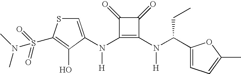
N(C1=C(N(C(C2=CC=C(C)O2)CC)[H])C(=O)C1=O)([H])C1=CSC(S(=O)(=O)N(C)C)=C1O
